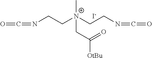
[N+](C)(CC(=O)[OtBu])(CCN=C=O)CCN=C=O.[I-]
